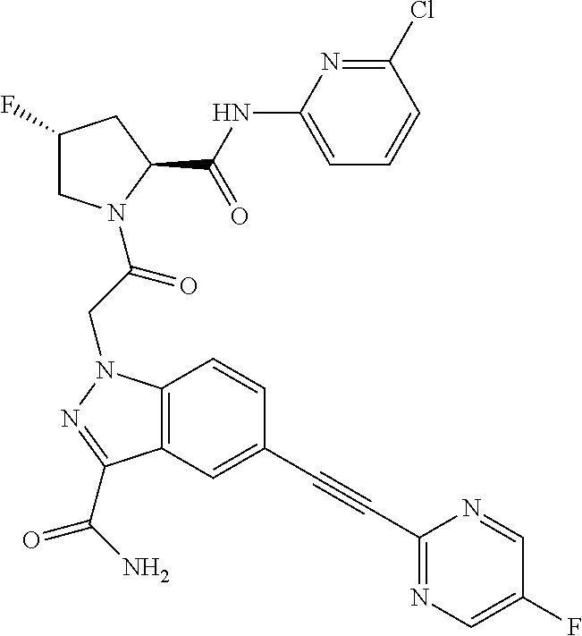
C1(NC(C2CC(F)CN2C(CN2C3=C(C(C(N)=O)=N2)C=C(C#CC2=NC=C(F)C=N2)C=C3)=O)=O)=CC=CC(Cl)=N1
